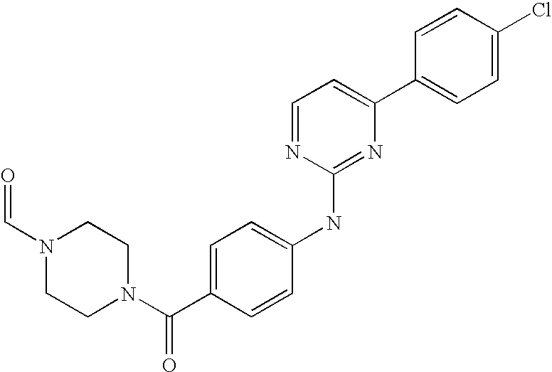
C1=CC(C2=CC=NC(NC3=CC=C(C(N4CCN(C=O)CC4)=O)C=C3)=N2)=CC=C1Cl
